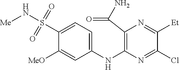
C1(NC2=C(C(N)=O)N=C([Et])C(Cl)=N2)=CC=C(S(N[Me])(=O)=O)C([MeO])=C1
